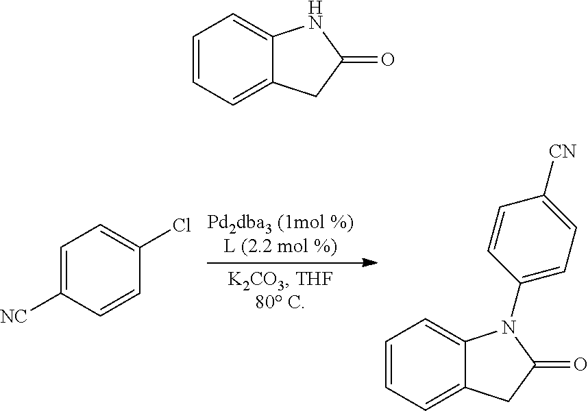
C1=CC=C2C(=C1)N(C1=CC=C([CN])C=C1)C(=O)C2.C1=C([NC])C=CC(Cl)=C1.C1=CC=C2C(=C1)NC(=O)C2
